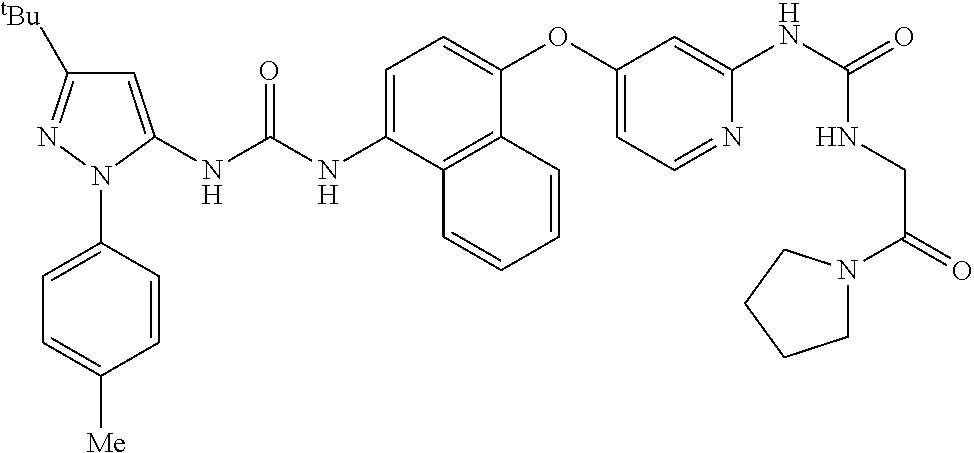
C1=C(NC(NC2=CC([tBu])=NN2C2=CC=C([Me])C=C2)=O)C2=C(C(OC3=CC=NC(NC(=O)NCC(N4CCCC4)=O)=C3)=C1)C=CC=C2
